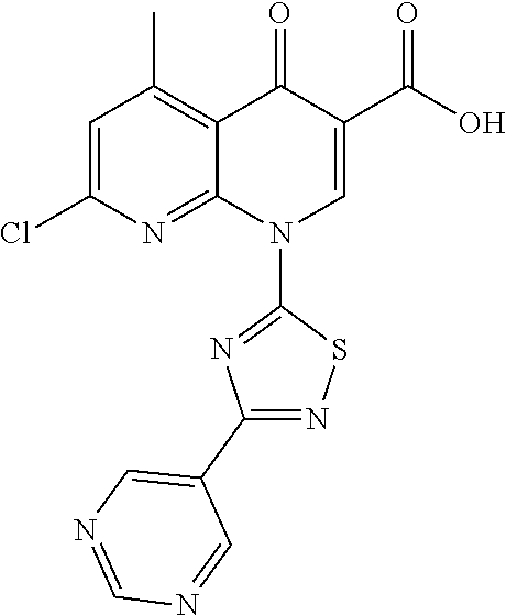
C12=C(C)C=C(Cl)N=C1N(C1=NC(C3=CN=CN=C3)=NS1)C=C(C(=O)O)C2=O
